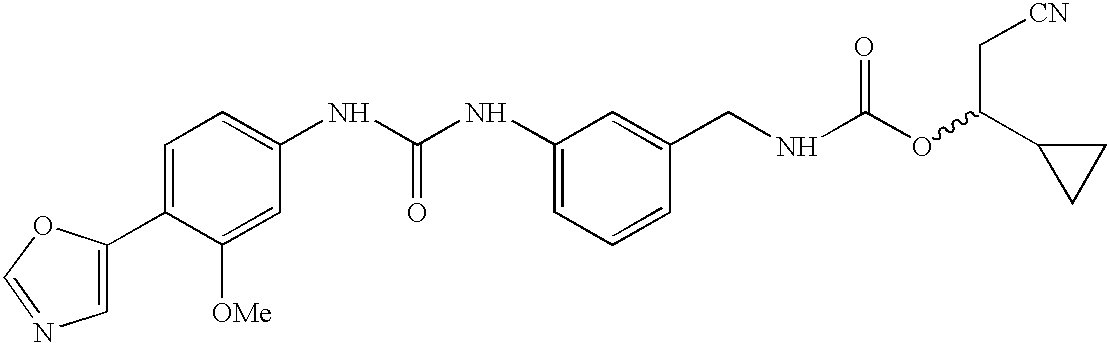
C1=C(C2=CC=C(NC(NC3=CC=CC(CNC(OC(C4CC4)C[CN])=O)=C3)=O)C=C2[OMe])OC=N1
